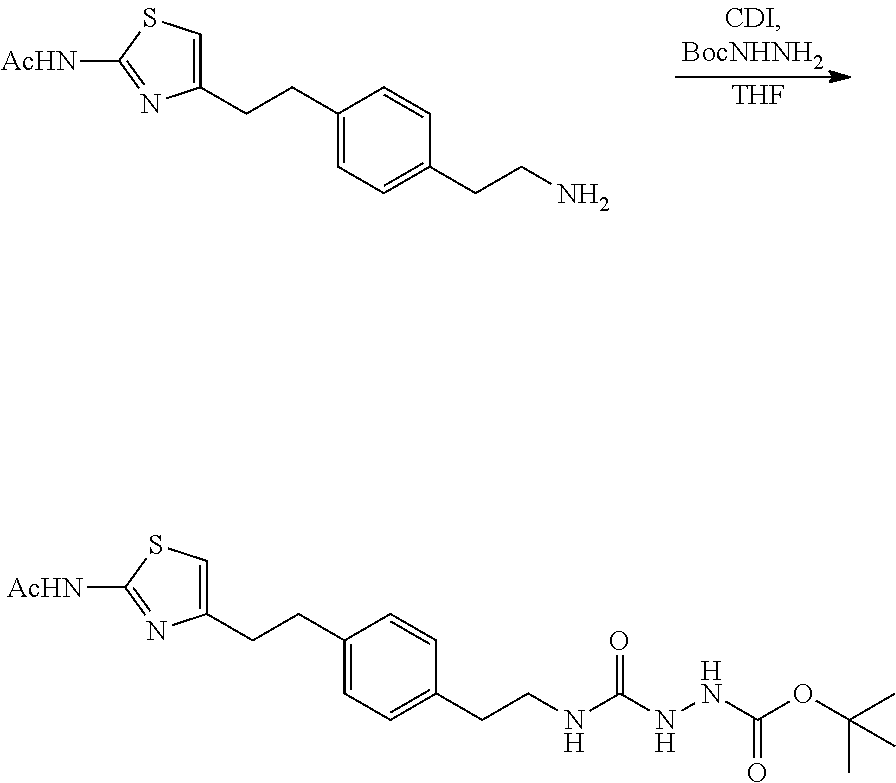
C1(CCC2=CC=C(CCNC(NNC(OC(C)(C)C)=O)=O)C=C2)=CSC([AcHN])=N1.[THF].C1(CCC2=CC=C(CCN)C=C2)=CSC([AcHN])=N1
